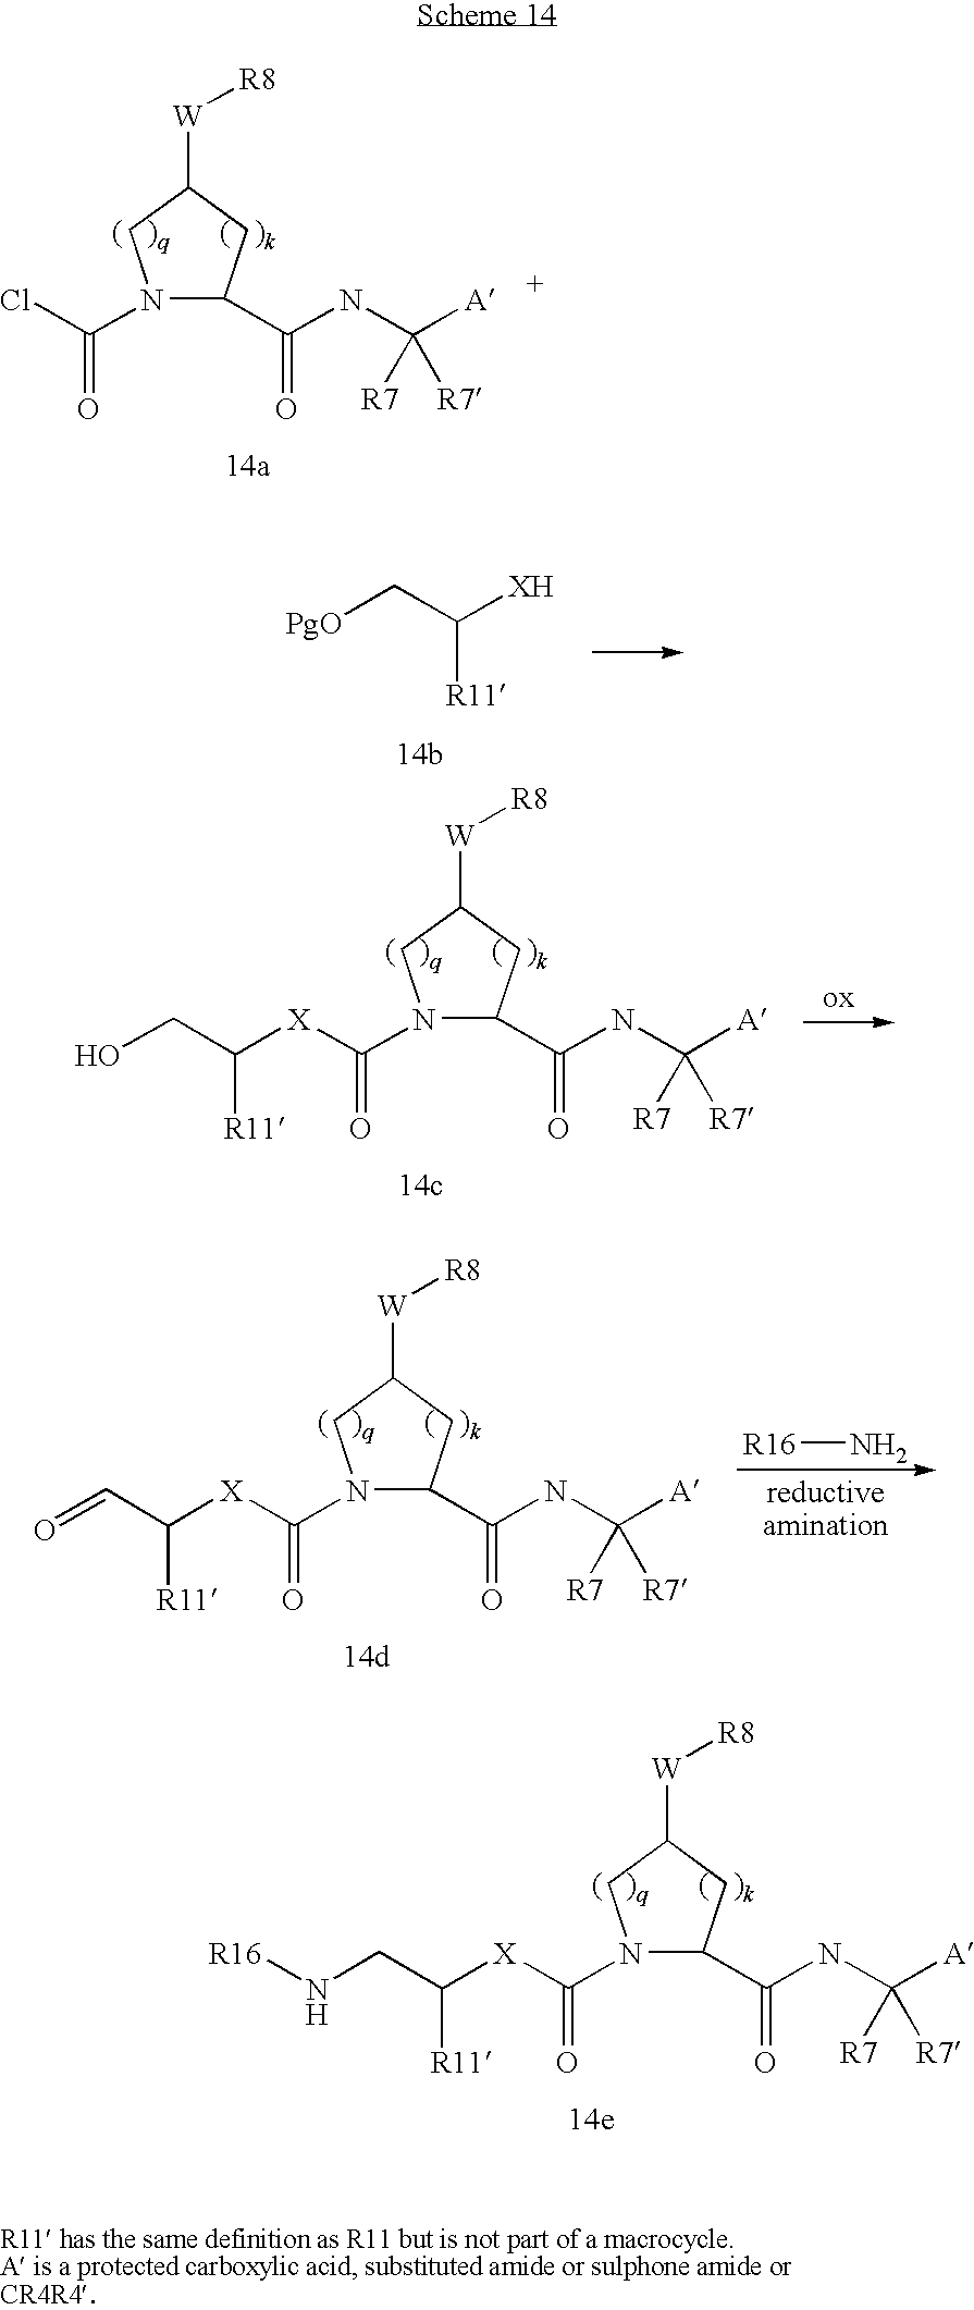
N1(C(Cl)=O)C(C(NC([A])([R7])[R7])=O)CC([W][R8])C1.[PgO]CC([XH])[R11].N1(C([X]C(CO)[R11])=O)C(C(NC([A])([R7])[R7])=O)CC([W][R8])C1.N1(C([X]C(C=O)[R11])=O)C(C(NC([A])([R7])[R7])=O)CC([W][R8])C1.[R16]N.N1(C([X]C(CN[R16])[R11])=O)C(C(NC([A])([R7])[R7])=O)CC([W][R8])C1
